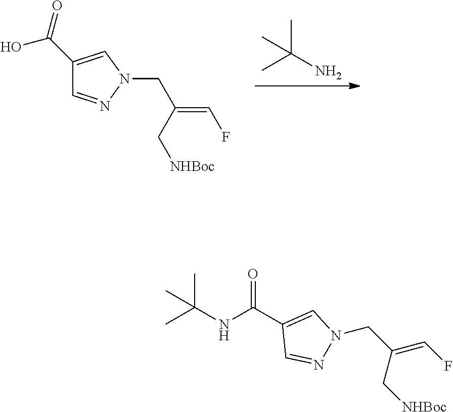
CC(N)(C)C.OC(C1=CN(CC(C[NHBoc])=CF)N=C1)=O.N(C(C1=CN(CC(C[NHBoc])=CF)N=C1)=O)C(C)(C)C
